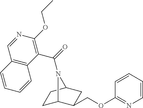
C1(OCC2C3CCC(C2)N3C(=O)C2=C(OCC)N=CC3=C2C=CC=C3)=NC=CC=C1
